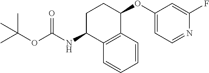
C1C(NC(OC(C)(C)C)=O)C2=C(C(OC3=CC=NC(F)=C3)C1)C=CC=C2
